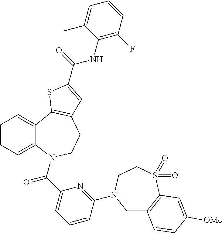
C1=CC=C2C(=C1)C1=C(CCN2C(C2=CC=CC(N3CC4=C(S(=O)(=O)CC3)C=C([OMe])C=C4)=N2)=O)C=C(C(=O)NC2=C(F)C=CC=C2C)S1
